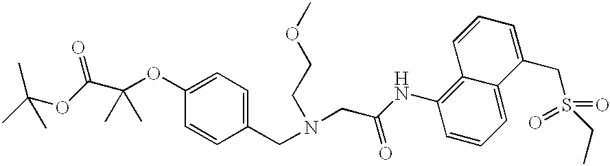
C1(CN(CC(NC2=C3C(=CC=C2)C(CS(=O)(=O)CC)=CC=C3)=O)CCOC)=CC=C(OC(C(OC(C)(C)C)=O)(C)C)C=C1
